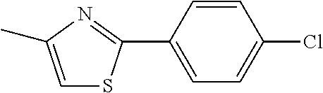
C1=C(C)N=C(C2=CC=C(Cl)C=C2)S1
